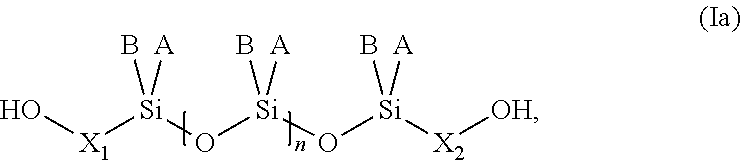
O[X1][Si](O[Si](O[Si]([X2][OH])([A])B)([A])B)([A])B
